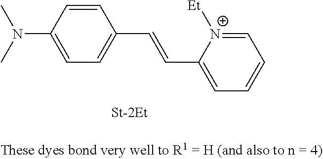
C1=CC(N(C)C)=CC=C1C=CC1=CC=CC=[N+]1[Et]
